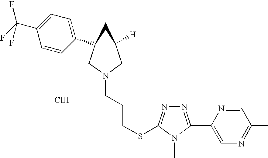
Cl.C12([H])CN(CCCSC3=NN=C(C4=CN=C(C)C=N4)N3C)CC1(C1=CC=C(C(F)(F)F)C=C1)C2
